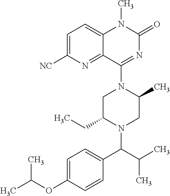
C1C(CC)N(C(C(C)C)C2=CC=C(OC(C)C)C=C2)CC(C)N1C1=NC(=O)N(C)C2=CC=C([NC])N=C12
